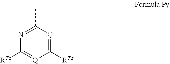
C1(C)=NC([RTz])=[Q]C([RTz])=[Q]1
